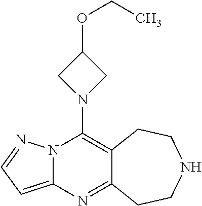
N12C(=CC=N1)N=C1C(=C2N2CC(OCC)C2)CCNCC1
